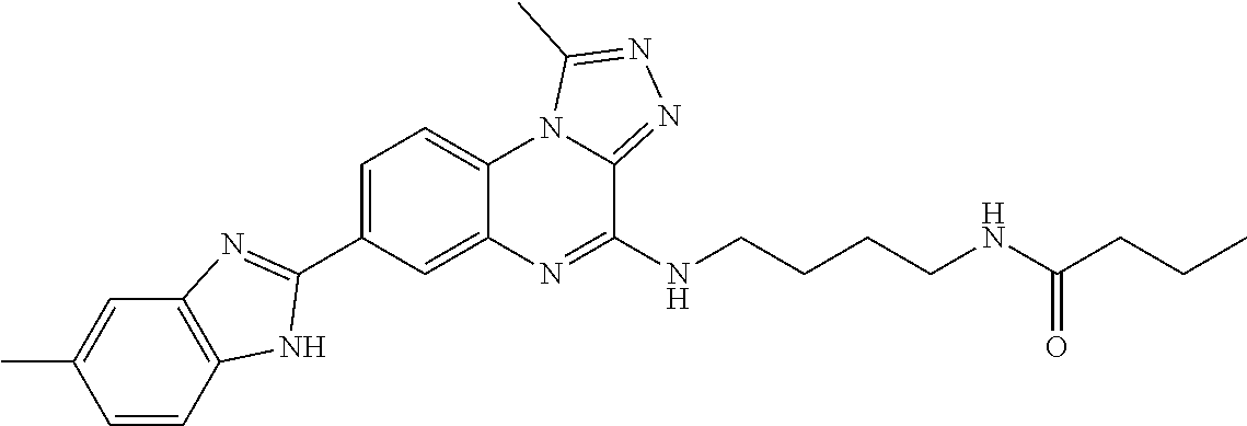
C1=CC2=C(C=C1C)N=C(C1=CC=C3C(=C1)N=C(NCCCCNC(CCC)=O)C1=NN=C(C)N31)N2
